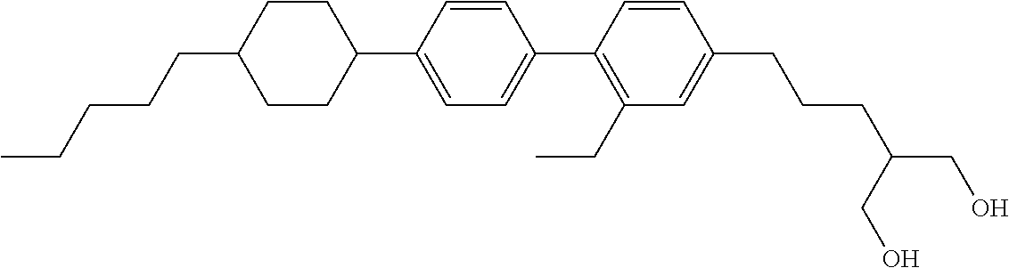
C1CC(CCCCC)CCC1C1=CC=C(C2=C(CC)C=C(CCCC(CO)CO)C=C2)C=C1
